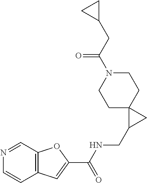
C1C2(CCN(C(CC3CC3)=O)C1)C(CNC(C1=CC3=C(O1)C=NC=C3)=O)C2
